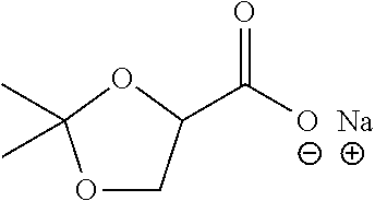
O1CC(C([O-])=O)OC1(C)C.[Na]
